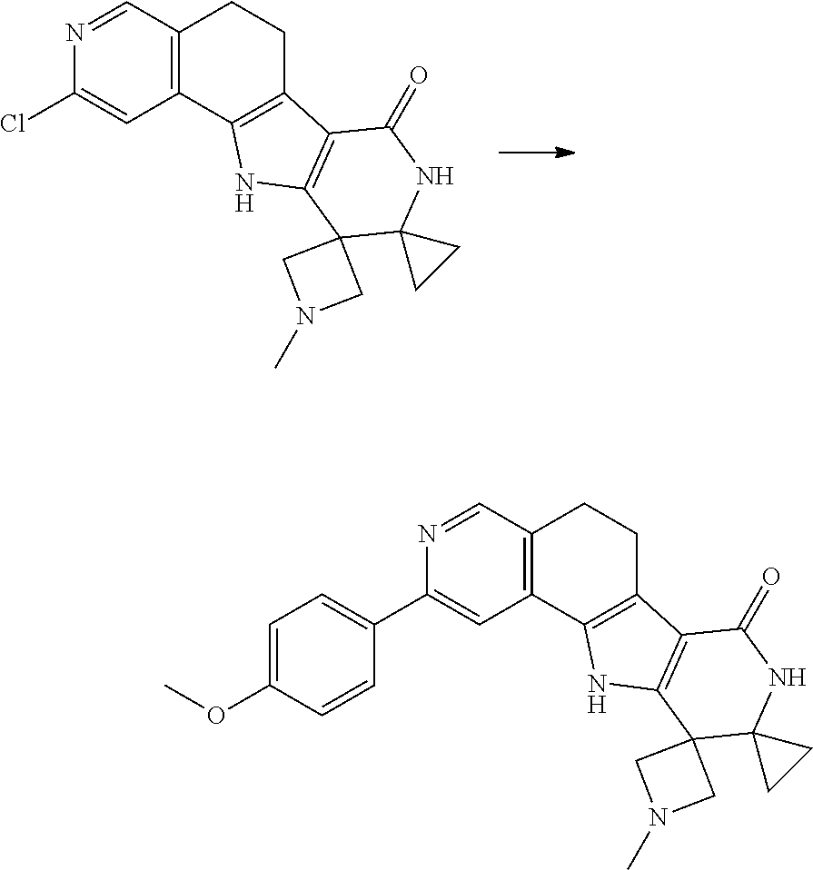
N1=CC2=C(C=C1Cl)C1=C(CC2)C2=C(N1)C1(CN(C)C1)C1(NC2=O)CC1.N1=CC2=C(C=C1C1=CC=C(OC)C=C1)C1=C(CC2)C2=C(N1)C1(CN(C)C1)C1(NC2=O)CC1
